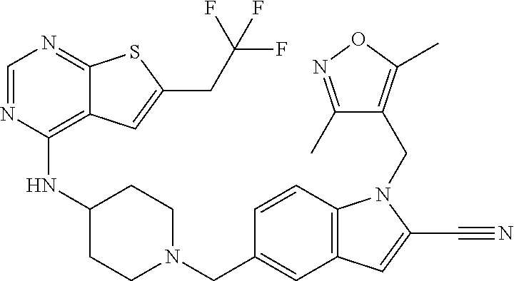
C1=NC(NC2CCN(CC3=CC4=C(C=C3)N(CC3=C(C)ON=C3C)C(C#N)=C4)CC2)=C2C(=N1)SC(CC(F)(F)F)=C2
